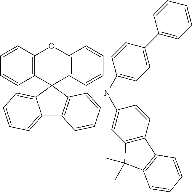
C1=CC2=C(C=C1)C1(C3=C(O2)C=CC=C3)C2=CC=CC=C2C2=C1C(N(C1=CC3=C(C=C1)C1=C(C3(C)C)C=CC=C1)C1=CC=C(C3=CC=CC=C3)C=C1)=CC=C2
